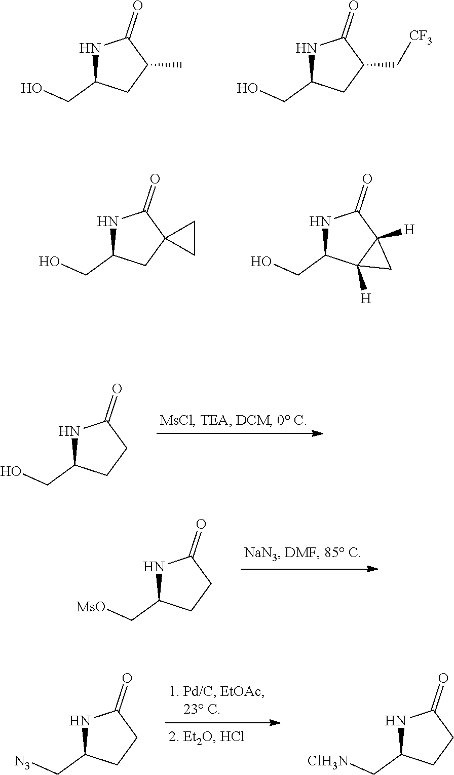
N1C(CO)CC(C)C1=O.N1C(CO)CC(C[CF3])C1=O.N1C(CO)CC2(C1=O)CC2.N1C(CO)C2([H])C([H])(C1=O)C2.N1C(CO)CCC1=O.N1C(C[MsO])CCC1=O.N1C(C[N3])CCC1=O.N1C(C[ClH3N])CCC1=O
